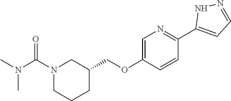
C1=C(OCC2CN(C(N(C)C)=O)CCC2)C=CC(C2=CC=NN2)=N1
